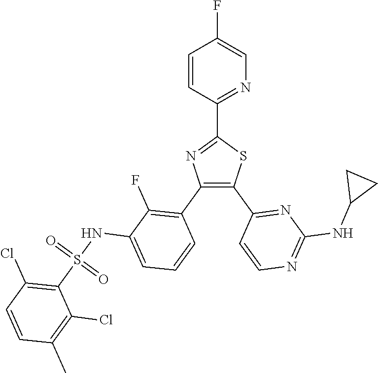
C1(C2=NC=C(F)C=C2)=NC(C2=C(F)C(NS(C3=C(Cl)C=CC(C)=C3Cl)(=O)=O)=CC=C2)=C(C2=NC(NC3CC3)=NC=C2)S1
